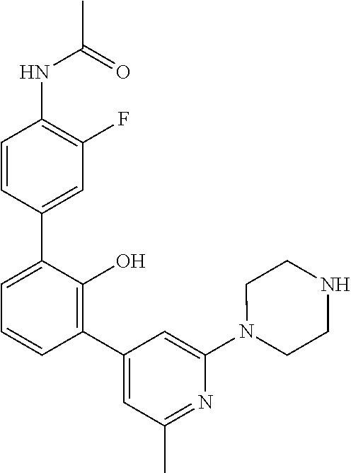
N(C1=C(F)C=C(C2=CC=CC(C3=CC(C)=NC(N4CCNCC4)=C3)=C2O)C=C1)C(C)=O
